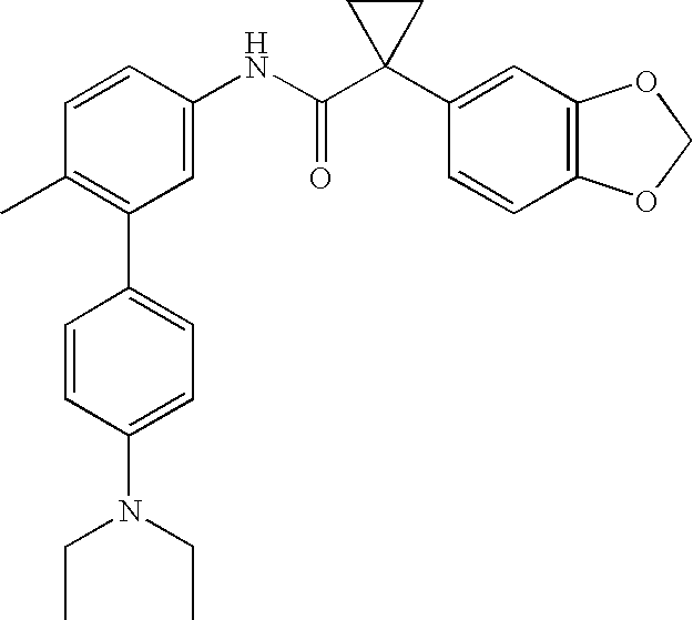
C1(NC(C2(C3=CC4=C(C=C3)OCO4)CC2)=O)=CC(C2=CC=C(N(CC)CC)C=C2)=C(C)C=C1
